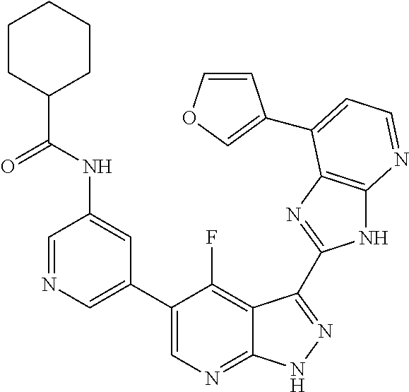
C1=NC=C(C2=CN=C3C(=C2F)C(C2=NC4=C(N2)N=CC=C4C2=COC=C2)=NN3)C=C1NC(C1CCCCC1)=O
